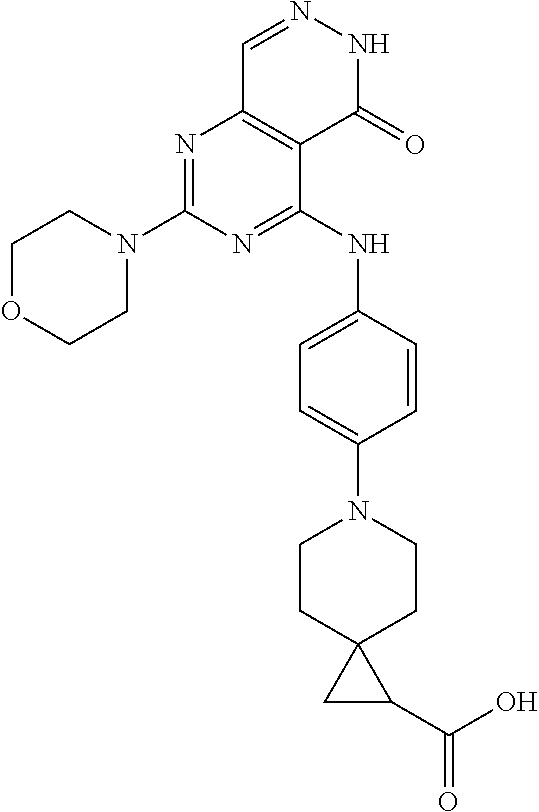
N1=C(NC2=CC=C(N3CCC4(CC3)CC4C(O)=O)C=C2)C2=C(N=C1N1CCOCC1)C=NNC2=O
